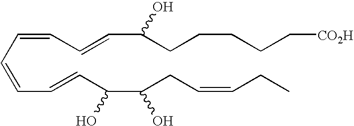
C(C=CC=CC(C(CC=CCC)O)O)=CC=CC(CCCCC[CO2H])O
